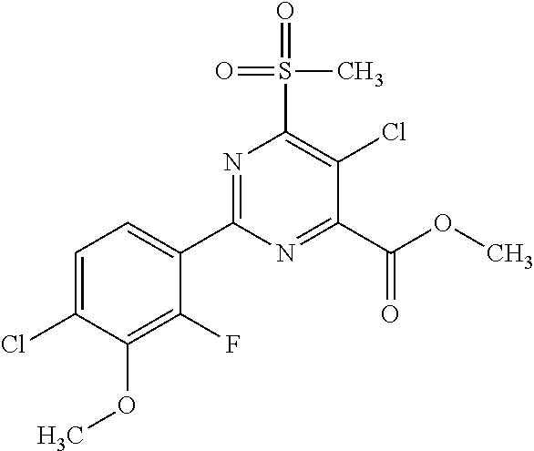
C1(F)=C(OC)C(Cl)=CC=C1C1=NC(S(=O)(C)=O)=C(Cl)C(C(OC)=O)=N1
